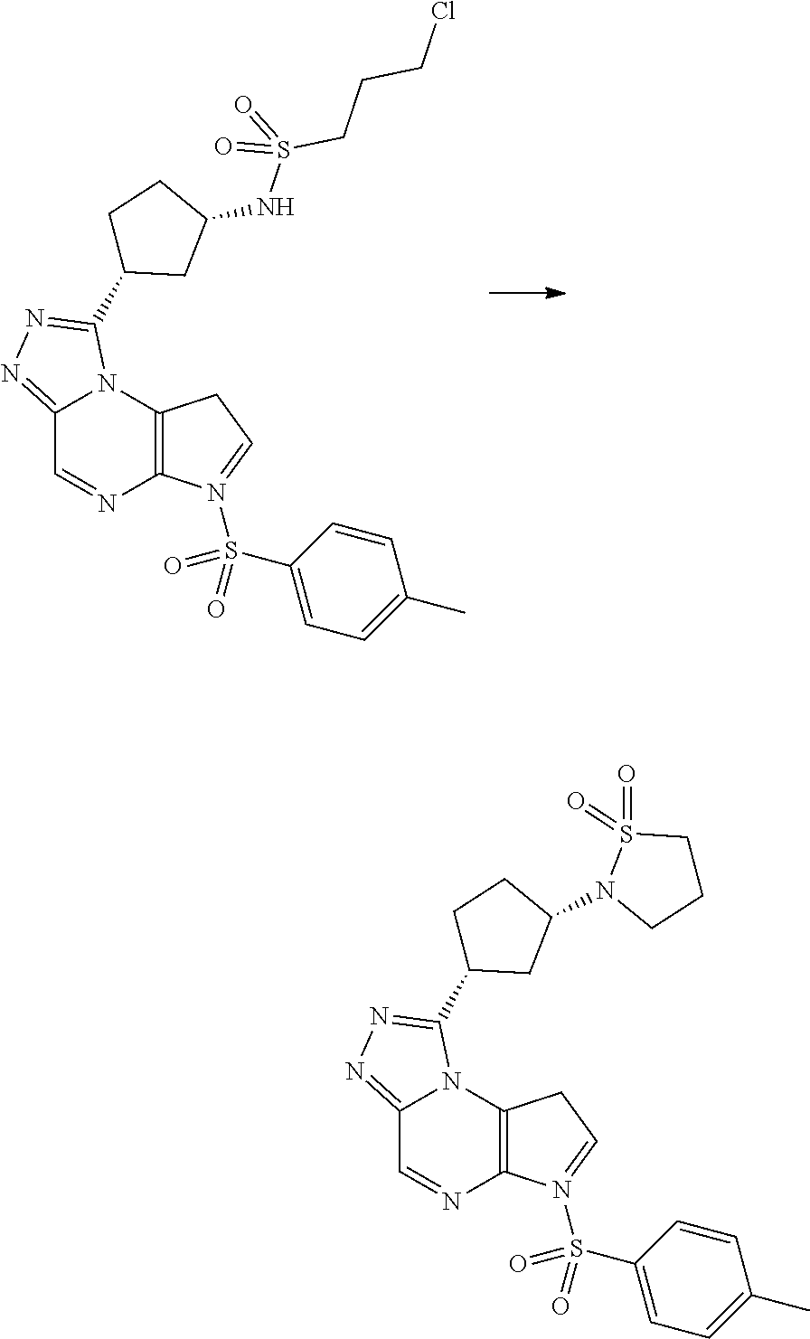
C12=C(N3C(=NN=C3C3CC(NS(CCCCl)(=O)=O)CC3)C=N1)CC=N2S(=O)(C1=CC=C(C)C=C1)=O.C12=C(N3C(=NN=C3C3CC(N4S(=O)(=O)CCC4)CC3)C=N1)CC=N2S(=O)(C1=CC=C(C)C=C1)=O
